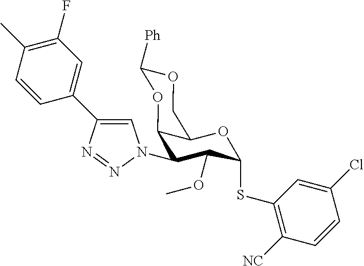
C1(N2C=C(C3=CC(F)=C(C)C=C3)N=N2)C(OC)C(SC2=C([NC])C=CC(Cl)=C2)OC2C1OC([Ph])OC2
